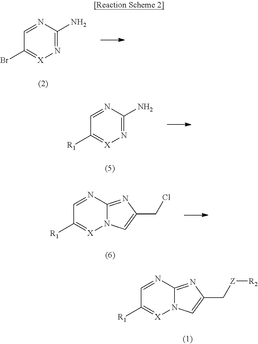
N1=C(N)N=CC(Br)=[X]1.N1=C(N)N=CC([R1])=[X]1.N12C(=NC(CCl)=C1)N=CC([R1])=[X]2.N12C(=NC(C[Z][R2])=C1)N=CC([R1])=[X]2
